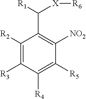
C1([R2])=C([R3])C([R4])=C([R5])C([NO2])=C1C([R1])[X][R6]
